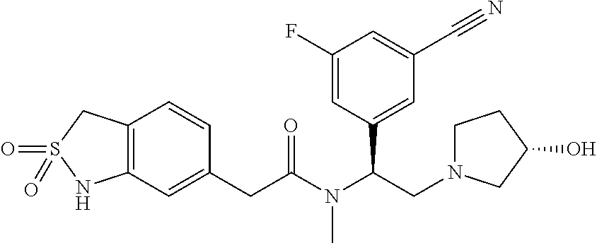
C12=C(C=C(CC(N(C(CN3CCC(O)C3)C3=CC(C#N)=CC(F)=C3)C)=O)C=C1)NS(=O)(=O)C2
